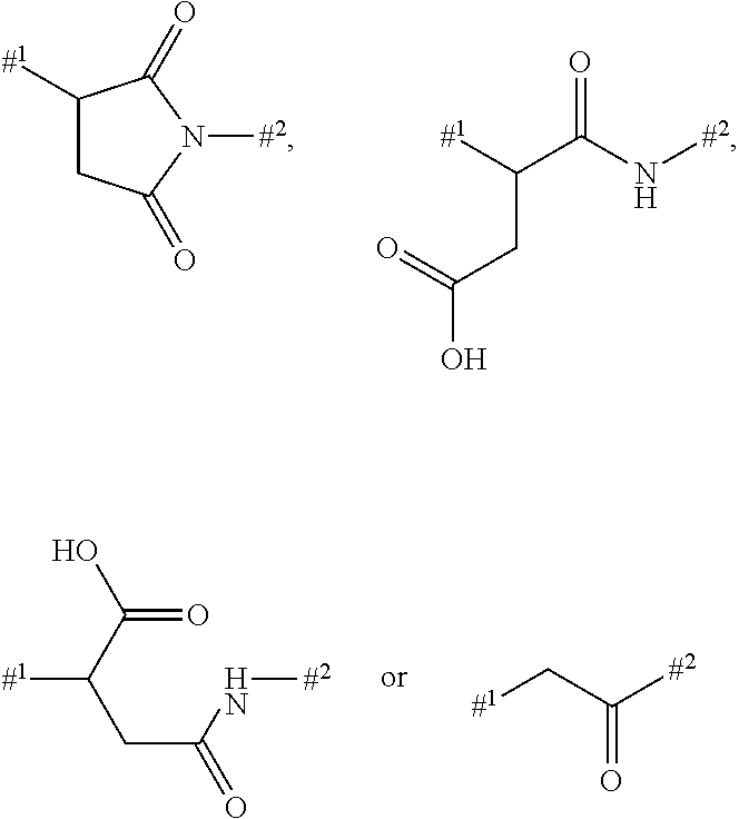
C1([#1])CC(=O)N([#2])C1=O.N([#2])C(C([#1])CC(=O)O)=O.O=C(C(CC(N[#2])=O)[#1])O.[#1]CC([#2])=O
